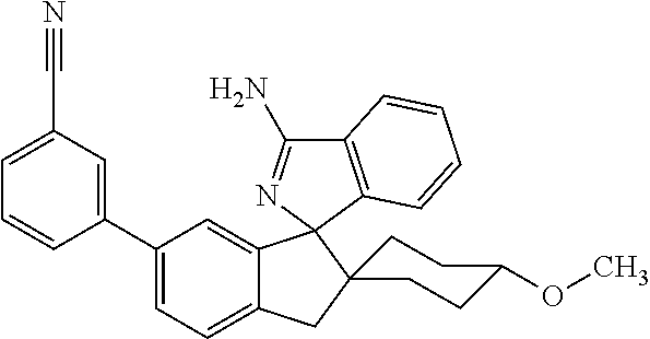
C1(C2=CC(C#N)=CC=C2)=CC=C2C(=C1)C1(C3(C2)CCC(OC)CC3)N=C(N)C2=C1C=CC=C2
